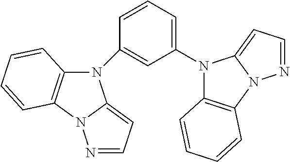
N1(C2=CC(N3C4=C(N5C3=CC=N5)C=CC=C4)=CC=C2)C2=C(N3C1=CC=N3)C=CC=C2
